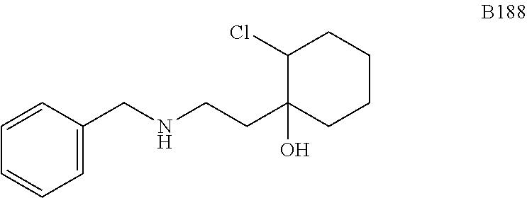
C1=CC(CNCCC2(O)CCCCC2Cl)=CC=C1
